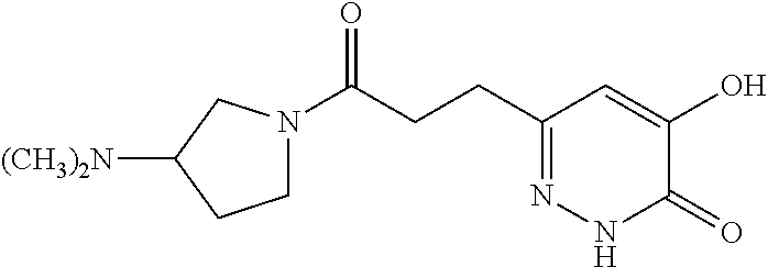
C(CCC1=NNC(=O)C(O)=C1)(=O)N1CCC([(CH3)2N])C1
